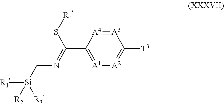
[A3]1=[A4]C(C(S[R4])=NC[Si]([R1])([R3])[R2])=[A1][A2]=C1[T3]
